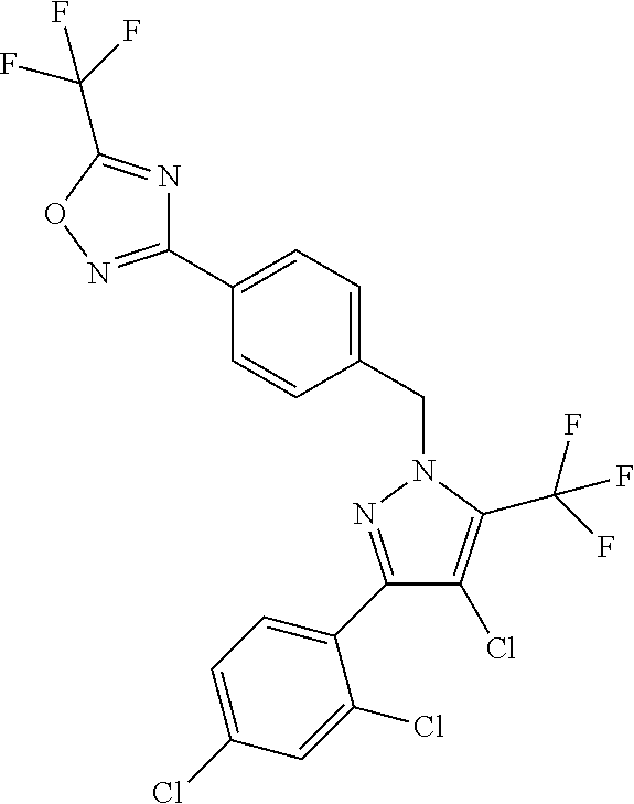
C1(C2=CC=C(CN3N=C(C4=CC=C(Cl)C=C4Cl)C(Cl)=C3C(F)(F)F)C=C2)=NOC(C(F)(F)F)=N1
